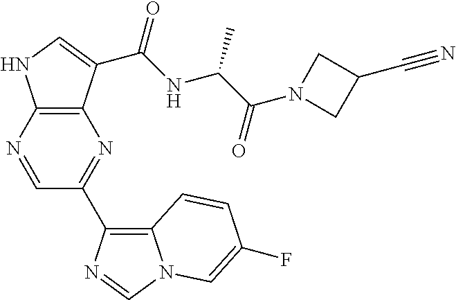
C12=C(N=CC(C3=C4N(C=N3)C=C(F)C=C4)=N1)NC=C2C(NC(C(N1CC(C#N)C1)=O)C)=O
